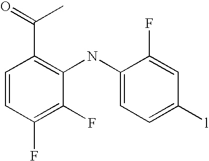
C1=CC(F)=C(F)C(NC2=CC=C([l])C=C2F)=C1C(=O)C
